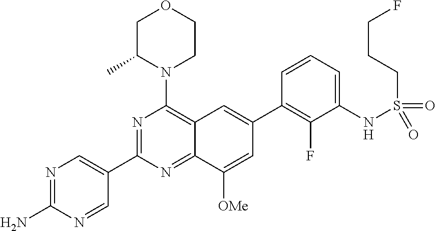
C12=NC(C3=CN=C(N)N=C3)=NC(N3CCOCC3C)=C1C=C(C1=C(F)C(NS(CCCF)(=O)=O)=CC=C1)C=C2[OMe]
